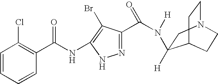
C1=CC=CC(C(NC2=C(Br)C(C(=O)N([H])C3([H])CN4CCC3CC4)=NN2)=O)=C1Cl
